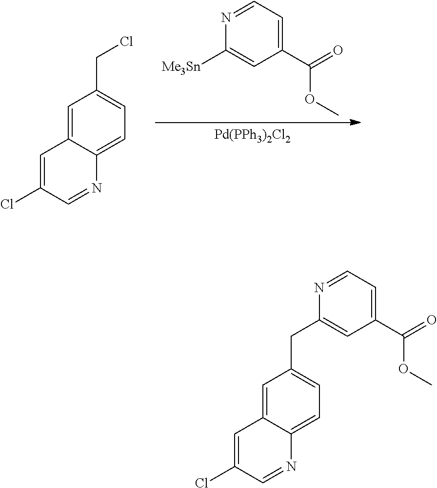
[Pd(PPh3)2Cl2].[Me3Sn]C1=CC(C(=O)OC)=CC=N1.C(Cl)C1=CC=C2C(=C1)C=C(Cl)C=N2.C(C1=CC(C(=O)OC)=CC=N1)C1=CC=C2C(=C1)C=C(Cl)C=N2
